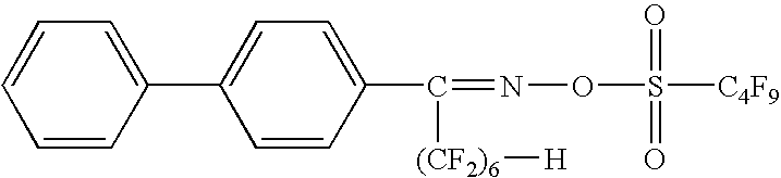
C1=CC(C2=CC=C(C([(CF2)6][H])=NOS(=O)(=O)[C4F9])C=C2)=CC=C1
